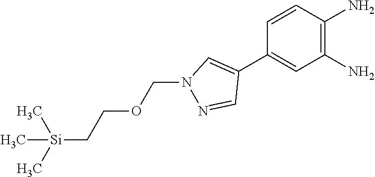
C1(C2=CN(COCC[Si](C)(C)C)N=C2)=CC(N)=C(N)C=C1
